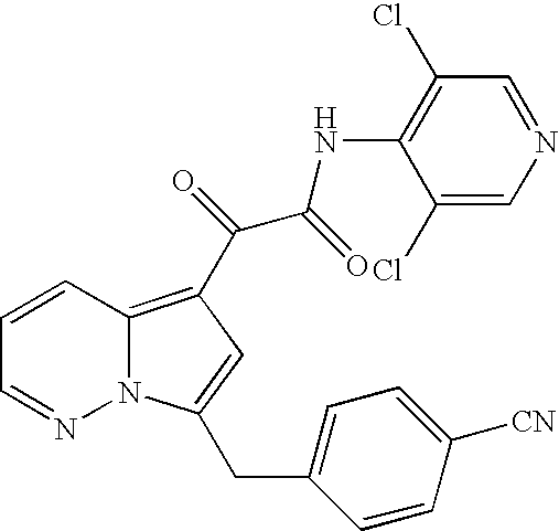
C1=CC=NN2C1=C(C(C(NC1=C(Cl)C=NC=C1Cl)=O)=O)C=C2CC1=CC=C([CN])C=C1
